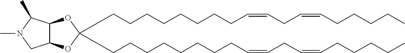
C(CCCCCCCC=CCC=CCCCCC)C1(CCCCCCCCC=CCC=CCCCCC)OC2C(O1)CN(C)C2C
